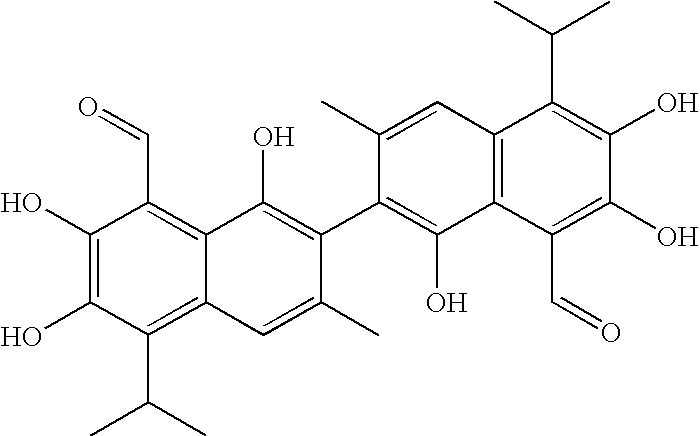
C1(O)=C(O)C(C(C)C)=C2C(=C1C=O)C(O)=C(C1=C(O)C3=C(C=C1C)C(C(C)C)=C(O)C(O)=C3C=O)C(C)=C2
